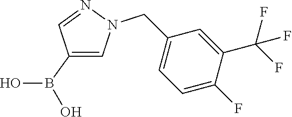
C1(B(O)O)=CN(CC2=CC=C(F)C(C(F)(F)F)=C2)N=C1
